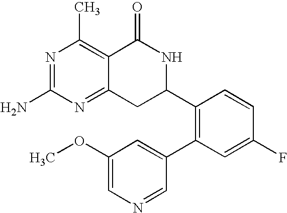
C12=NC(N)=NC(C)=C1C(=O)NC(C1=C(C3=CC(OC)=CN=C3)C=C(F)C=C1)C2
